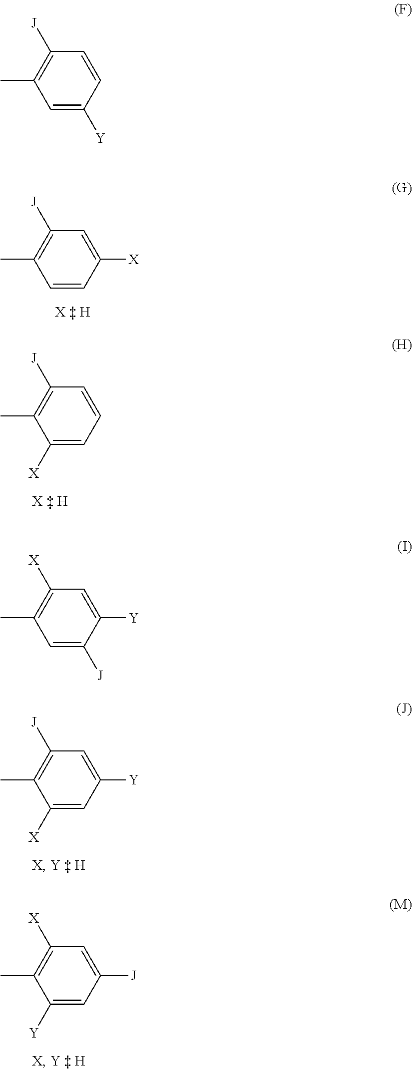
C1([X])=CC([J])=C(C)C=C1.C1=CC([J])=C(C)C([X])=C1.C1([Y])=CC([X])=C(C)C=C1[J].C1([Y])=CC([J])=C(C)C([X])=C1.C1([J])=CC([X])=C(C)C([Y])=C1.C1=CC([J])=C(C)C=C1[Y]
